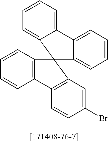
C1=CC2=C(C=C1)C1=C(C=C(Br)C=C1)C21C2=CC=CC=C2C2=CC=CC=C12
